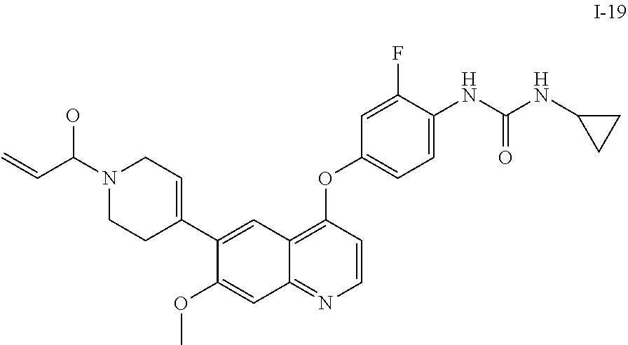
C1(C2=CCN(C(C=C)O)CC2)=CC2=C(OC3=CC=C(NC(NC4CC4)=O)C(F)=C3)C=CN=C2C=C1OC
